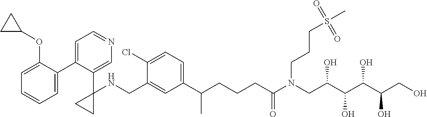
C1(C2=CC=NC=C2C2(NCC3=CC(C(CCCC(N(CC(C(C(C(CO)O)O)O)O)CCCS(=O)(=O)C)=O)C)=CC=C3Cl)CC2)=CC=CC=C1OC1CC1
